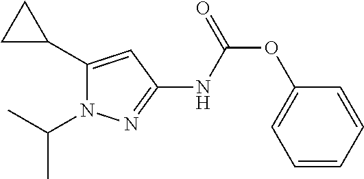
C1=CC=CC(OC(NC2=NN(C(C)C)C(C3CC3)=C2)=O)=C1
